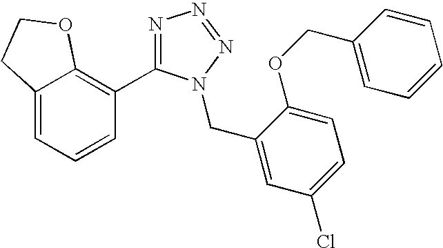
C12=CC=CC(C3=NN=NN3CC3=CC(Cl)=CC=C3OCC3=CC=CC=C3)=C1OCC2
